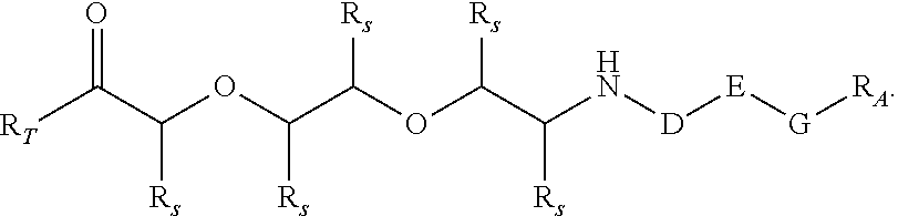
O=C(C(OC(C(OC(C(N[D][E][G][RA])[Rs])[Rs])[Rs])[Rs])[Rs])[RT]
